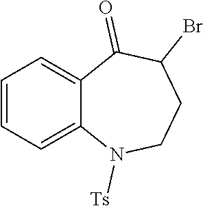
C1=CC=C2C(=C1)C(=O)C(Br)CCN2[Ts]
